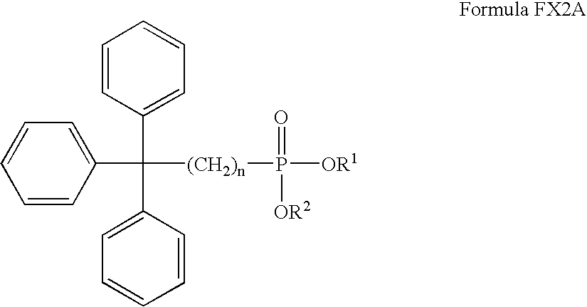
C1=CC(C(C2=CC=CC=C2)(C2=CC=CC=C2)[(CH2)n]P([OR1])(=O)[OR2])=CC=C1
